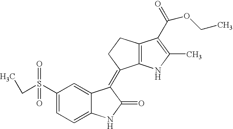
C12=C(NC(C)=C1C(=O)OCC)C(=C1C3=CC(S(=O)(=O)CC)=CC=C3NC1=O)CC2
